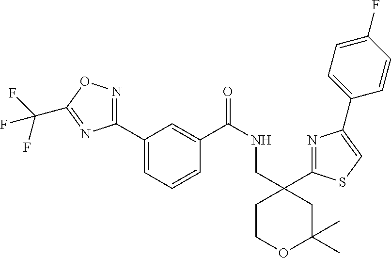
C1(C2=CC=CC(C(=O)NCC3(C4=NC(C5=CC=C(F)C=C5)=CS4)CCOC(C)(C)C3)=C2)=NOC(C(F)(F)F)=N1
